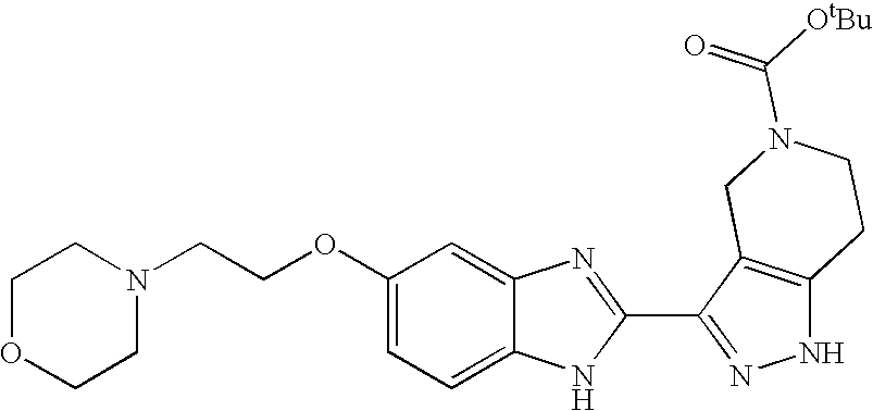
C1(OCCN2CCOCC2)=CC=C2C(=C1)N=C(C1=NNC3=C1CN(C([OtBu])=O)CC3)N2
